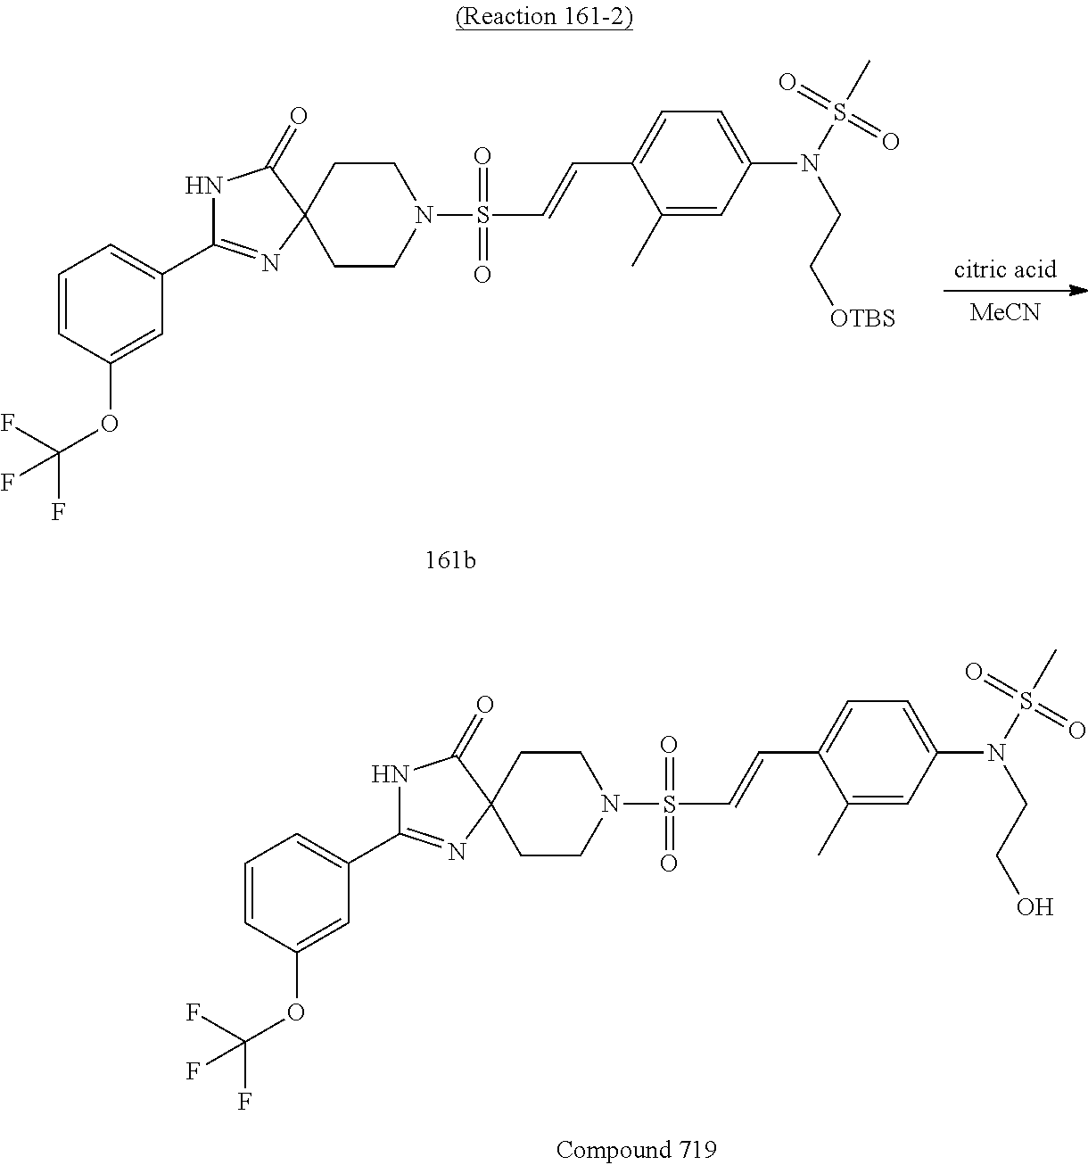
[citric acid].[MeCN].C1=CC(OC(F)(F)F)=CC(C2=NC3(C(=O)N2)CCN(S(=O)(=O)C=CC2=CC=C(N(CC[OTBS])S(C)(=O)=O)C=C2C)CC3)=C1.C1=CC(OC(F)(F)F)=CC(C2=NC3(C(=O)N2)CCN(S(=O)(=O)C=CC2=CC=C(N(CCO)S(C)(=O)=O)C=C2C)CC3)=C1
